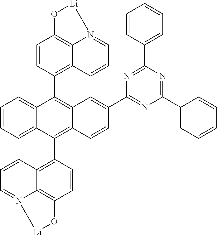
C1=CC=C2C(=C1)C(C1=C3C4=C(C=C1)O[Li]N4=CC=C3)=C1C(=C2C2=C3C4=C(C=C2)O[Li]N4=CC=C3)C=CC(C2=NC(C3=CC=CC=C3)=NC(C3=CC=CC=C3)=N2)=C1
